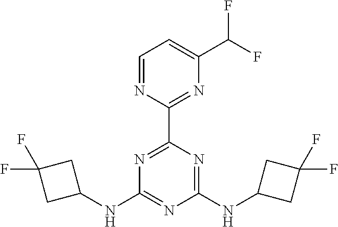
N1=C(C2=NC(C(F)F)=CC=N2)N=C(NC2CC(F)(F)C2)N=C1NC1CC(F)(F)C1
